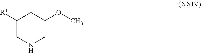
C1([R1])CNCC(OC)C1
